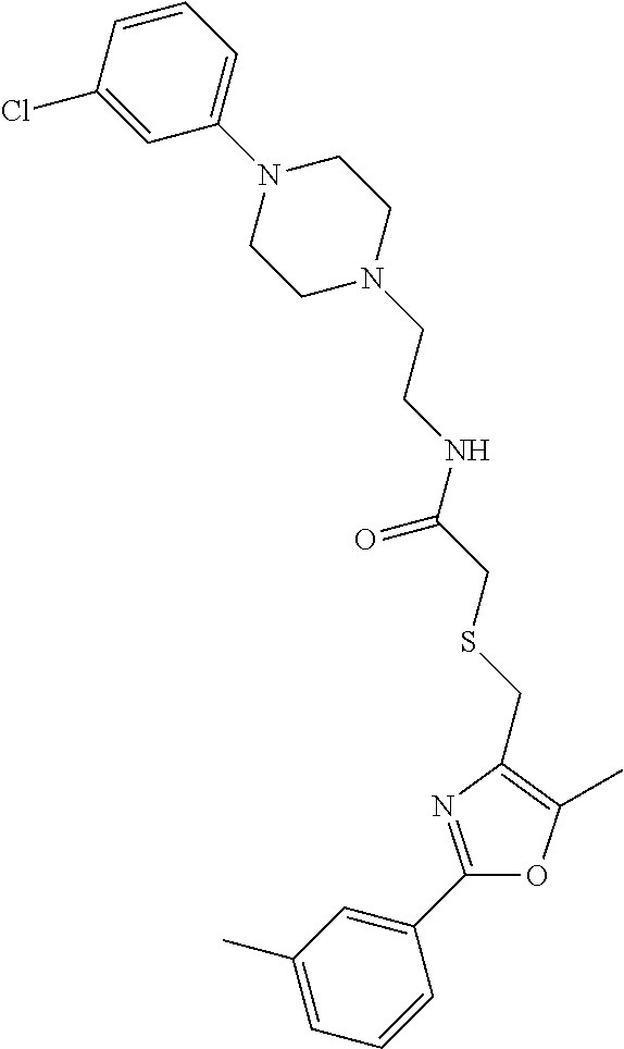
C1(C)=CC=CC(C2=NC(CSCC(NCCN3CCN(C4=CC=CC(Cl)=C4)CC3)=O)=C(C)O2)=C1
